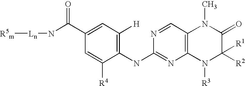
[Ln]([R5m])NC(C1=CC([H])=C(NC2=NC3=C(C=N2)N(C)C(=O)C([R2])([R1])N3[R3])C([R4])=C1)=O
